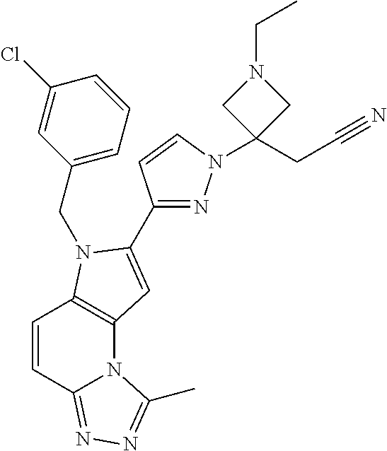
C1=CC2=NN=C(C)N2C2=C1N(CC1=CC=CC(Cl)=C1)C(C1=NN(C3(CC#N)CN(CC)C3)C=C1)=C2
